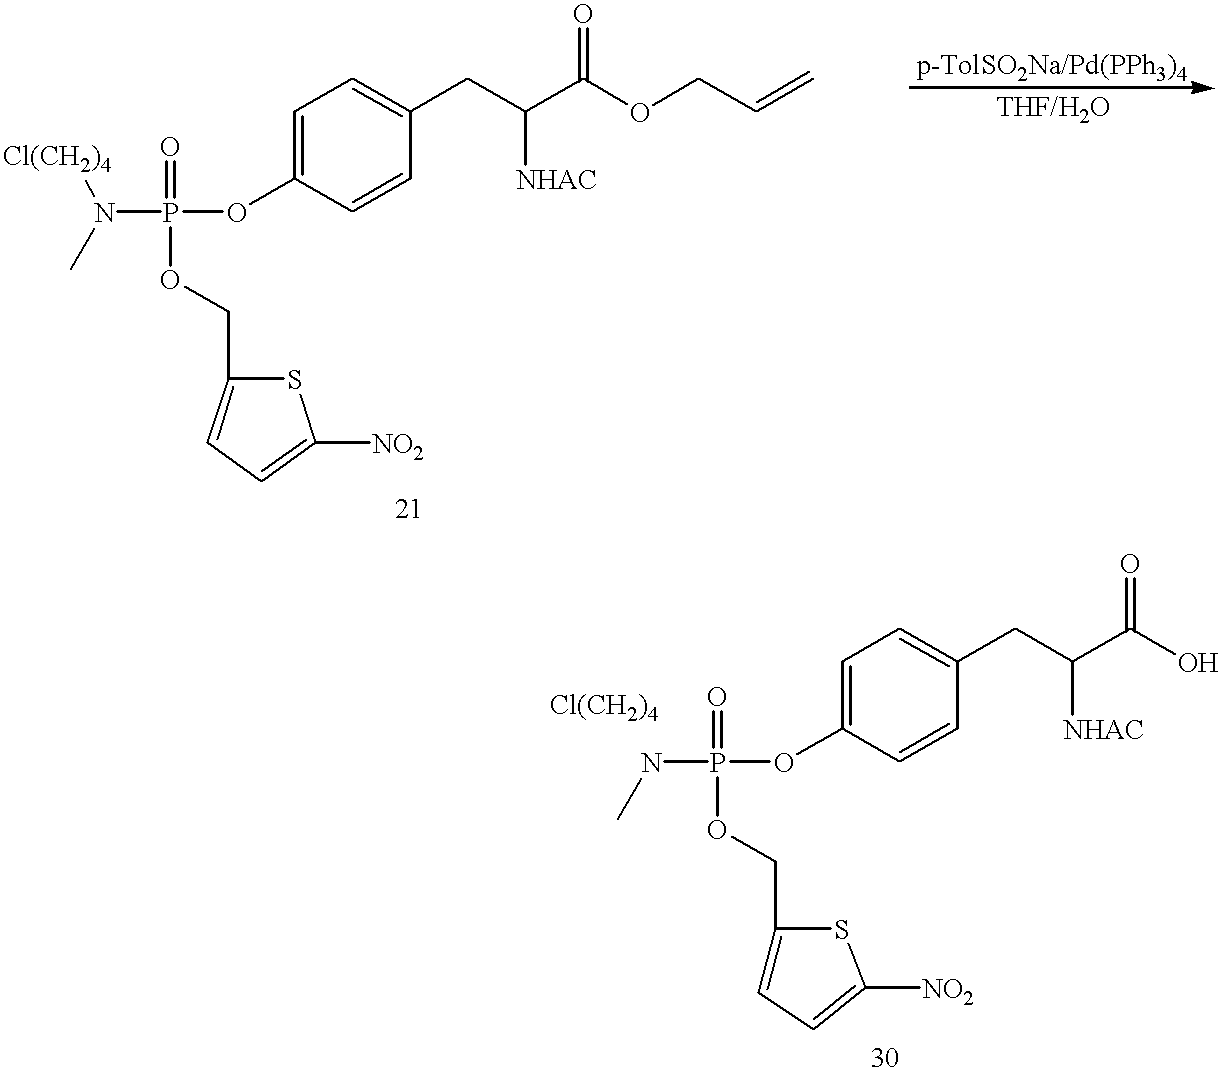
O(C1=CC=C(CC([NHAC])C(=O)OCC=C)C=C1)P(=O)(OCC1=CC=C([NO2])S1)N([Cl(CH2)4])C.O(C1=CC=C(CC([NHAC])C(=O)O)C=C1)P(=O)(OCC1=CC=C([NO2])S1)NC.[Cl(CH2)4]
